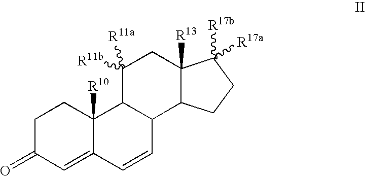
C1C(=O)C=C2C([R10])(C1)C1C(C=C2)C2C([R13])(CC1([R11b])[R11a])C([R17b])([R17a])CC2
